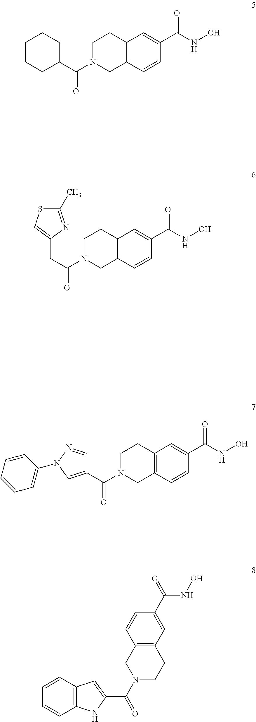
C1N(C(C2CCCCC2)=O)CC2=C(C1)C=C(C(NO)=O)C=C2.C1N(C(CC2=CSC(C)=N2)=O)CC2=C(C1)C=C(C(NO)=O)C=C2.C1N(C(C2=CN(C3=CC=CC=C3)N=C2)=O)CC2=C(C1)C=C(C(NO)=O)C=C2.C1=CC2=C(C=C1)NC(C(=O)N1CCC3=C(C1)C=CC(C(NO)=O)=C3)=C2
